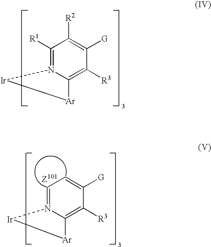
C1([R1])=N2C(=C([R3])C([G])=C1[R2])[Ar][Ir]2.C1=N2C(=C([R3])C([G])=C1)[Ar][Ir]2
